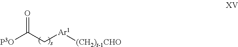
[P3O]C(C[Ar1][(CH2)t-1CHO])=O
